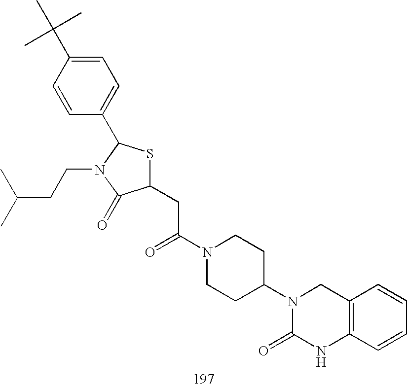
C1(CC(N2CCC(N3C(=O)NC4=C(C3)C=CC=C4)CC2)=O)SC(C2=CC=C(C(C)(C)C)C=C2)N(CCC(C)C)C1=O
